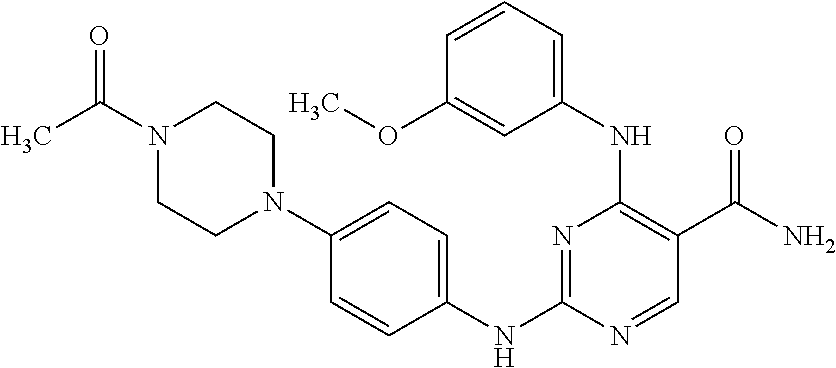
N1(C(C)=O)CCN(C2=CC=C(NC3=NC(NC4=CC=CC(OC)=C4)=C(C(=O)N)C=N3)C=C2)CC1
